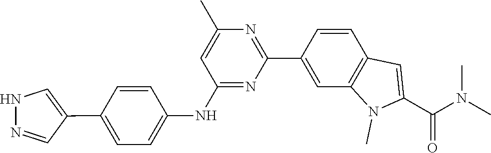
N(C)(C(C1=CC2=C(C=C(C3=NC(C)=CC(NC4=CC=C(C5=CNN=C5)C=C4)=N3)C=C2)N1C)=O)C
